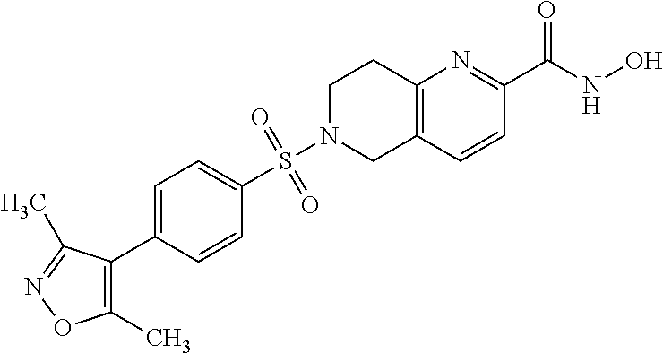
C12=C(C=CC(C(NO)=O)=N1)CN(S(C1=CC=C(C3=C(C)ON=C3C)C=C1)(=O)=O)CC2
